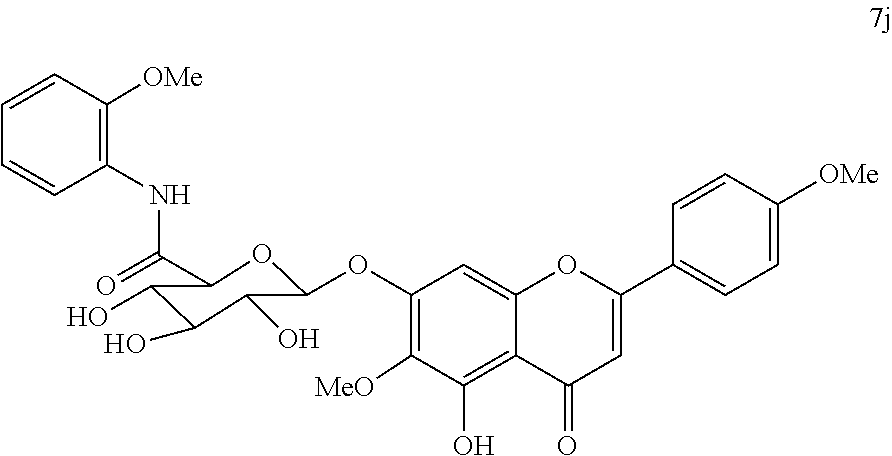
C1=CC([OMe])=C(NC(=O)C2OC(OC3=C([MeO])C(O)=C4C(=C3)OC(C3=CC=C([OMe])C=C3)=CC4=O)C(O)C(O)C2O)C=C1
